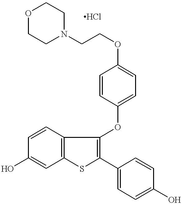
C1=CC2=C(C=C1O)SC(C1=CC=C(O)C=C1)=C2OC1=CC=C(OCCN2CCOCC2)C=C1
